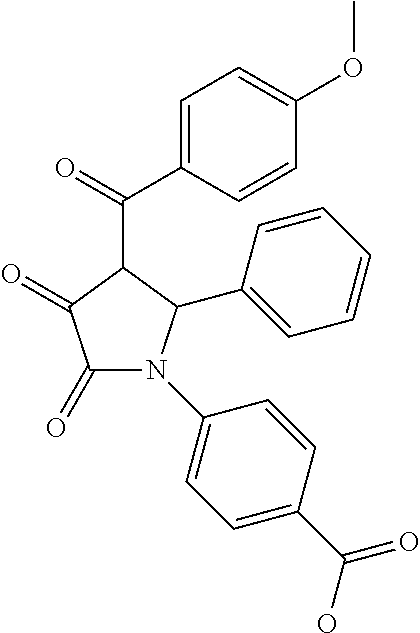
C1(=O)C(=O)N(C2=CC=C(C(O)=O)C=C2)C(C2=CC=CC=C2)C1C(C1=CC=C(OC)C=C1)=O
